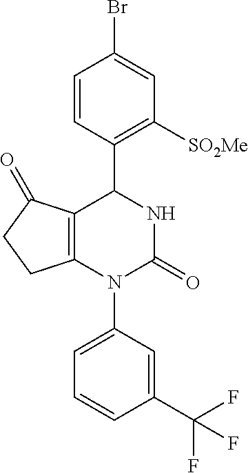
C1=CC(C2NC(=O)N(C3=CC=CC(C(F)(F)F)=C3)C3=C2C(=O)CC3)=C([SO2Me])C=C1Br
